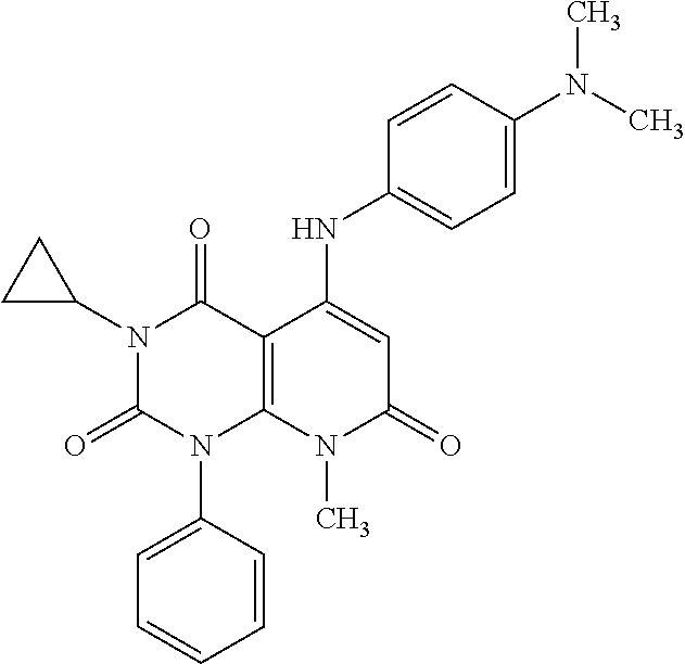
C1(N2C(=O)N(C3=CC=CC=C3)C3=C(C2=O)C(NC2=CC=C(N(C)C)C=C2)=CC(=O)N3C)CC1
